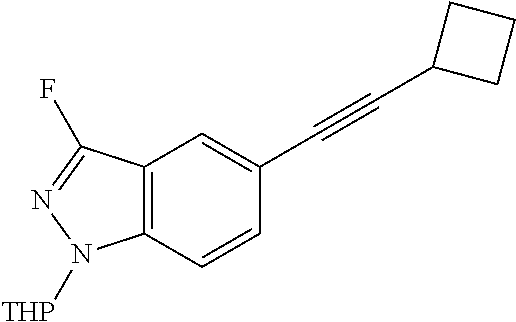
C12=C(C=CC(C#CC3CCC3)=C1)N([THP])N=C2F
